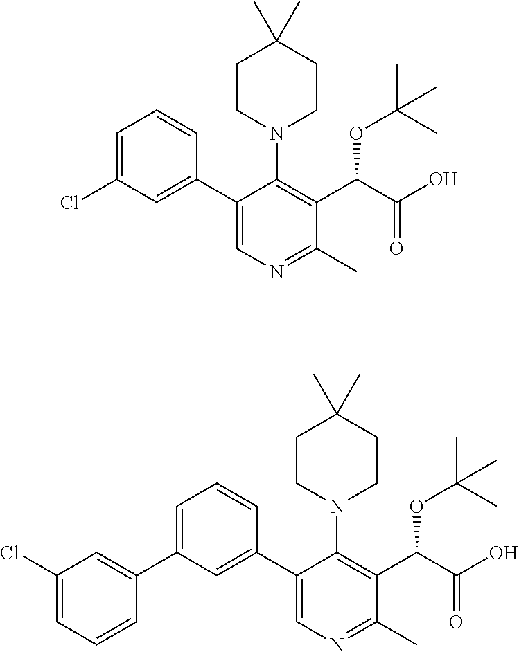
C1CN(C2=C(C(C(=O)O)OC(C)(C)C)C(C)=NC=C2C2=CC(Cl)=CC=C2)CCC1(C)C.C1CN(C2=C(C(C(=O)O)OC(C)(C)C)C(C)=NC=C2C2=CC(C3=CC(Cl)=CC=C3)=CC=C2)CCC1(C)C
